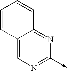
C12=CN=C(->C)N=C1C=CC=C2
